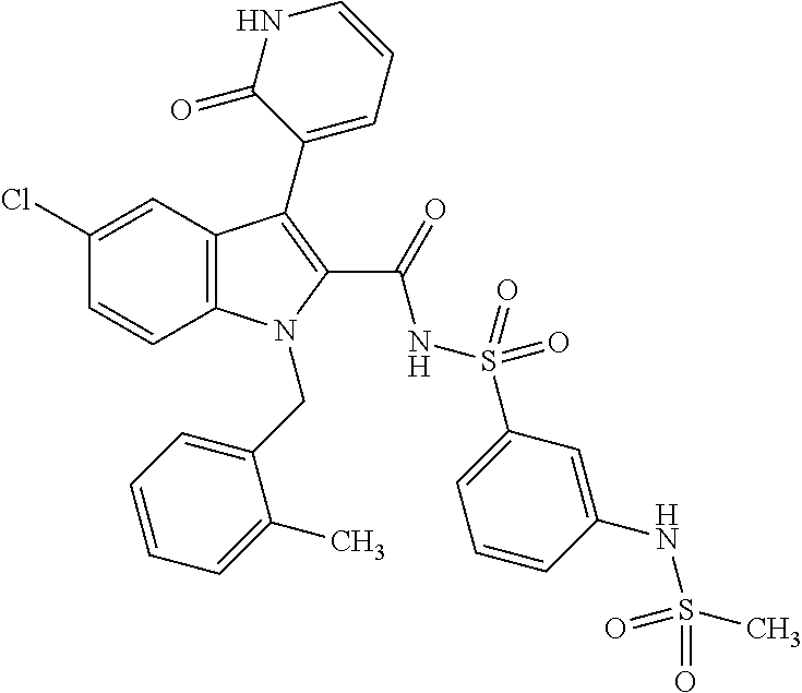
C1(Cl)=CC2=C(C=C1)N(CC1=CC=CC=C1C)C(C(=O)NS(=O)(=O)C1=CC=CC(NS(C)(=O)=O)=C1)=C2C1=CC=CNC1=O
